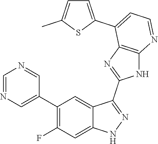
C1=NC=C(C2=C(F)C=C3C(=C2)C(C2=NC4=C(N2)N=CC=C4C2=CC=C(C)S2)=NN3)C=N1
